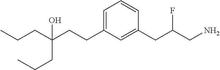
CCCC(CCC1=CC=CC(CC(CN)F)=C1)(O)CCC
